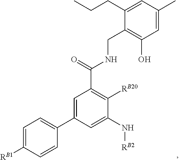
C1=C(C2=CC=C([RB1])C=C2)C=C(N[RB2])C([RB20])=C1C(=O)NCC1=C(O)C=C(C)C=C1CCC
